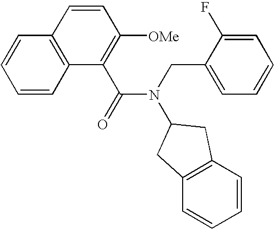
C1=CC2=C(C=C1)C=CC([OMe])=C2C(=O)N(CC1=CC=CC=C1F)C1CC2=C(C1)C=CC=C2
